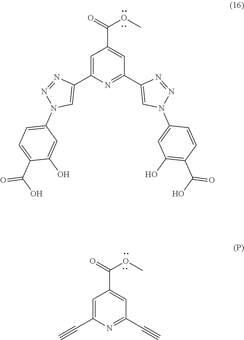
C1(N2N=NC(C3=NC(C4=CN(C5=CC=C(C(O)=O)C(O)=C5)N=N4)=CC(C(OC)=O)=C3)=C2)=CC(O)=C(C(=O)O)C=C1.C1(C(OC)=O)=CC(C#C)=NC(C#C)=C1
